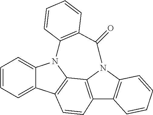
C1=CC=C2C(=C1)N1C3=C2C=CC2=C3N(C(=O)C3=C1C=CC=C3)C1=C2C=CC=C1
